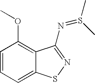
C1=CC=C2C(=C1OC)C(N=S(C)C)=NS2
